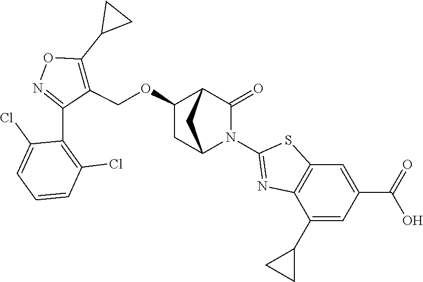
C1(OCC2=C(C3CC3)ON=C2C2=C(Cl)C=CC=C2Cl)CC2N(C3=NC4=C(S3)C=C(C(=O)O)C=C4C3CC3)C(=O)C1C2
